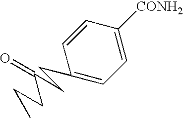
C1=CC(CCC(=O)CCC)=CC=C1[CONH2]
